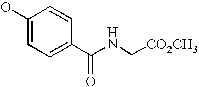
OC1=CC=C(C(NC[CO2CH3])=O)C=C1
